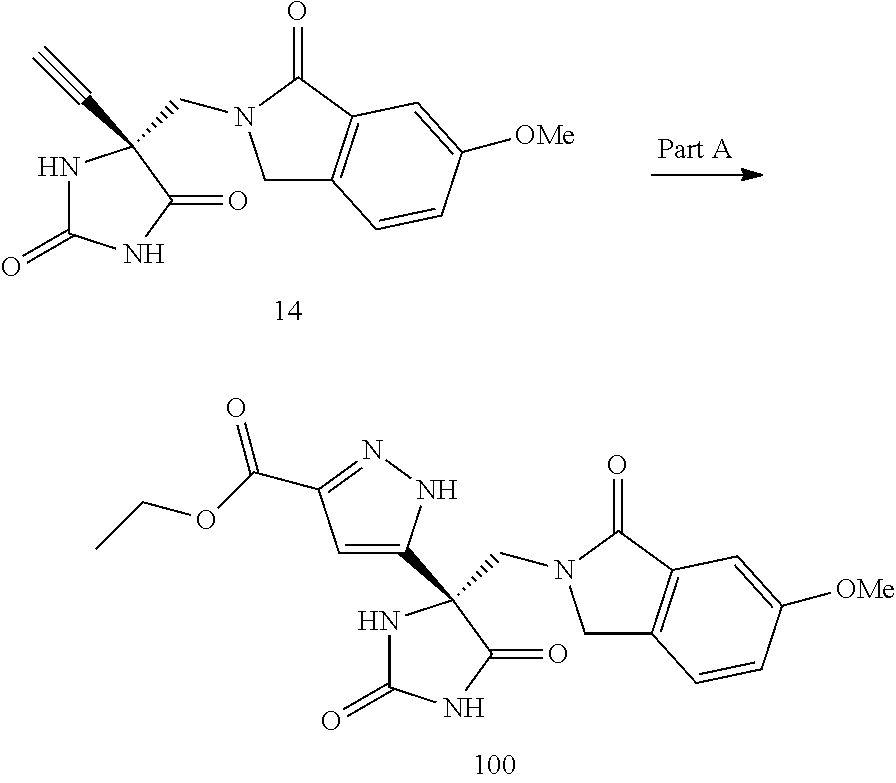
C1C2=C(C(=O)N1CC1(C3=CC(C(OCC)=O)=NN3)NC(=O)NC1=O)C=C([OMe])C=C2.C1C2=C(C(=O)N1CC1(C#C)NC(=O)NC1=O)C=C([OMe])C=C2
